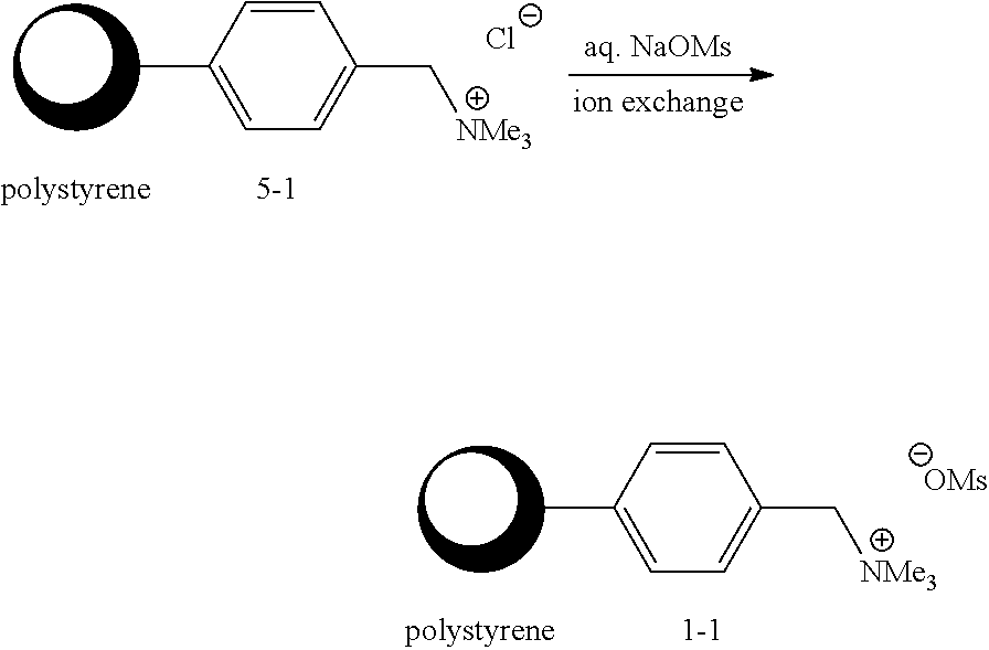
C1=CC(C)=CC=C1C[NMe3].[Cl-].C1=CC(C)=CC=C1C[NMe3].[OMs]
